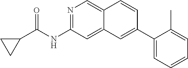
N1=C(NC(C2CC2)=O)C=C2C(=C1)C=CC(C1=CC=CC=C1C)=C2
